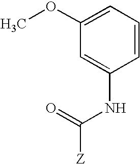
C1(OC)=CC=CC(NC(=O)[Z])=C1
